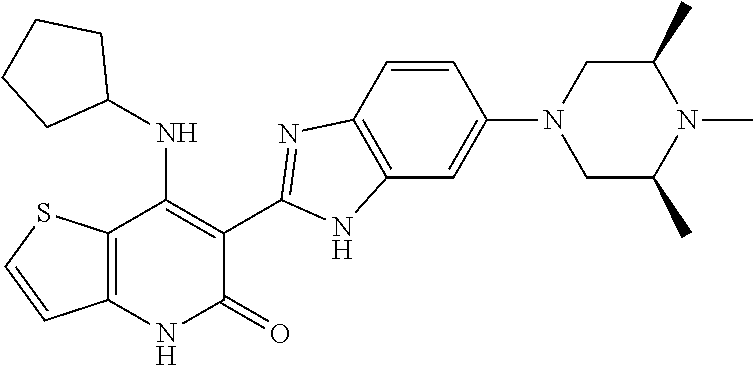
C1=CC2=C(C=C1N1CC(C)N(C)C(C)C1)NC(C1=C(NC3CCCC3)C3=C(NC1=O)C=CS3)=N2
